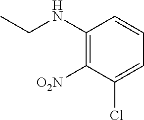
C1(NCC)=C([O2N])C(Cl)=CC=C1
